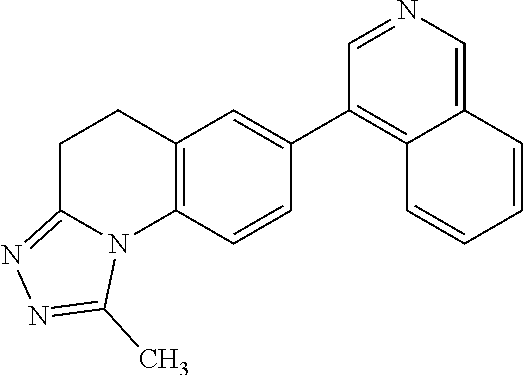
C12=C(C=CC(C3=C4C(=CN=C3)C=CC=C4)=C1)N1C(=NN=C1C)CC2
